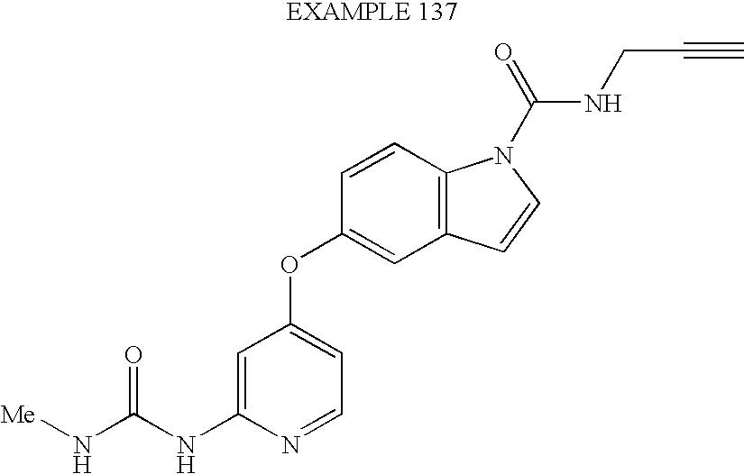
[Me]NC(NC1=CC(OC2=CC3=C(C=C2)N(C(=O)NCC#C)C=C3)=CC=N1)=O
